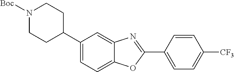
N1([Boc])CCC(C2=CC=C3C(=C2)N=C(C2=CC=C([CF3])C=C2)O3)CC1
